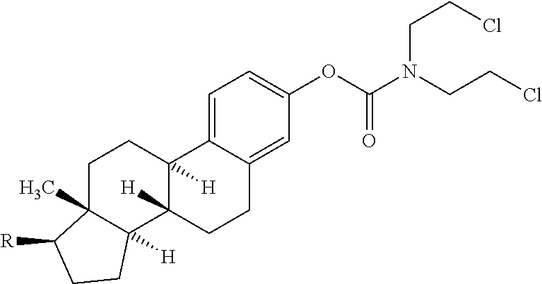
C1C2(C)C([H])(C3([H])C([H])(C1)C1=CC=C(OC(N(CCCl)CCCl)=O)C=C1CC3)CCC2[R]
